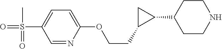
C1=NC(OCCC2C(C3CCNCC3)C2)=CC=C1S(=O)(C)=O
